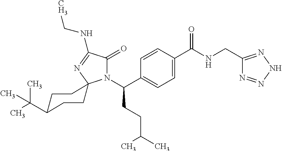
C1=C(C(=O)NCC2=NNN=N2)C=CC(C(N2C(=O)C(NCC)=NC23CCC(C(C)(C)C)CC3)CCC(C)C)=C1
